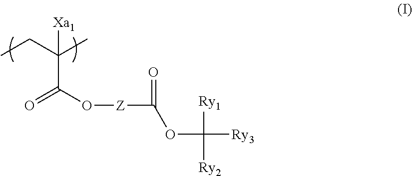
CCC(C)(C(O[Z]C(=O)OC([Ry3])([Ry1])[Ry2])=O)[Xa1]
